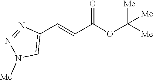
C1(C=CC(OC([Me])([Me])[Me])=O)=CN([Me])N=N1
